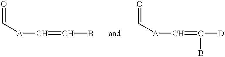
O=C[A]C=CB.O=C[A]C=C([D])B
